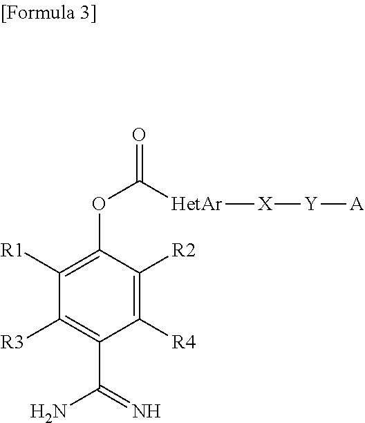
C1([R4])=C([R2])C(OC([HetAr][X][Y][A])=O)=C([R1])C([R3])=C1C(=N)N
